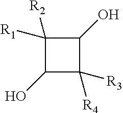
C1(O)C([R4])([R3])C(O)C1([R2])[R1]
